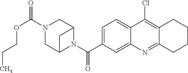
N1(C(OCCC)=O)CC2N(C(=O)C3=CC=C4C(=C3)N=C3C(=C4Cl)CCCC3)C(C1)C2
